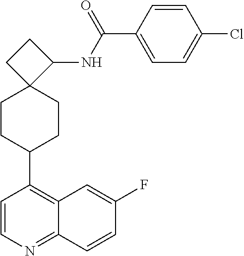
C12=NC=CC(C3CCC4(CC3)C(NC(C3=CC=C(Cl)C=C3)=O)CC4)=C1C=C(F)C=C2
